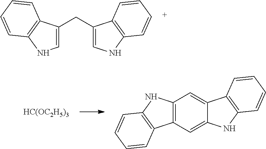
C(C1=CNC2=C1C=CC=C2)C1=CNC2=C1C=CC=C2.[HC(OC2H5)3].C12=C(C=C3C(=C1)C1=C(N3)C=CC=C1)C1=C(N2)C=CC=C1
